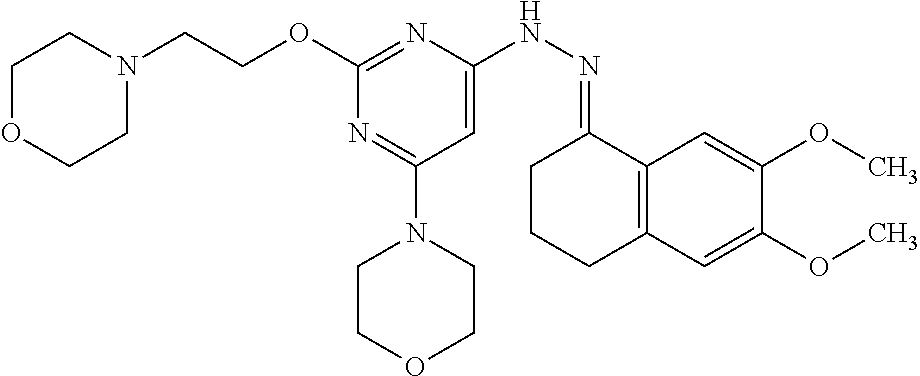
O(C1=NC(NN=C2CCCC3=C2C=C(OC)C(OC)=C3)=CC(N2CCOCC2)=N1)CCN1CCOCC1
